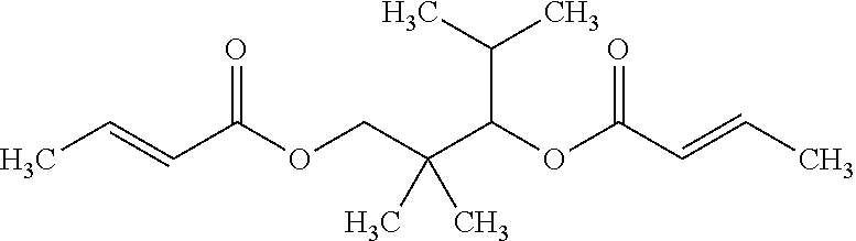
C(C(OCC(C(OC(C=CC)=O)C(C)C)(C)C)=O)=CC
